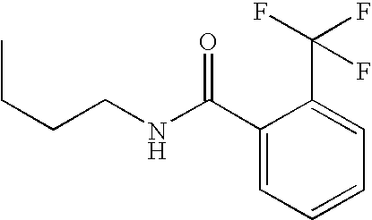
CCCCNC(C1=CC=CC=C1C(F)(F)F)=O
